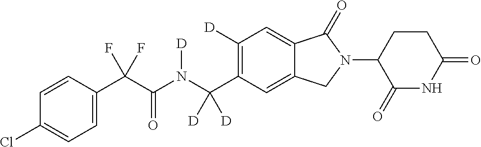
C1=CC(C(C(N(C(C2=C([D])C=C3C(=C2)CN(C2C(=O)NC(=O)CC2)C3=O)([D])[D])[D])=O)(F)F)=CC=C1Cl
